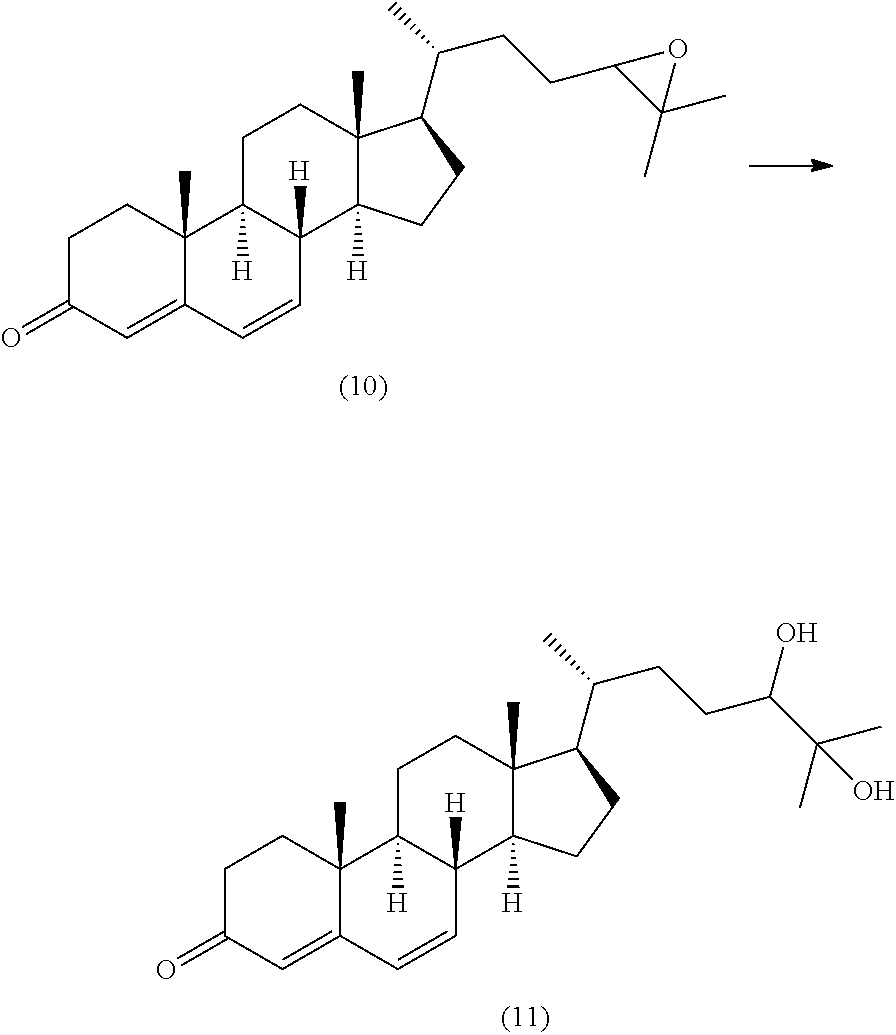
C1C(=O)C=C2C(C)(C1)C1([H])C([H])(C=C2)C2([H])C(C)(CC1)C(C(C)CCC(C(C)(C)O)O)CC2.C1C(=O)C=C2C(C)(C1)C1([H])C([H])(C=C2)C2([H])C(C)(CC1)C(C(C)CCC1C(C)(C)O1)CC2
